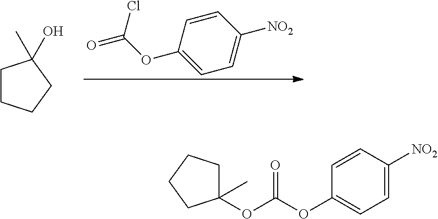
C1CCCC1(O)C.C1=CC(OC(=O)Cl)=CC=C1[NO2].C1=C([NO2])C=CC(OC(OC2(C)CCCC2)=O)=C1
